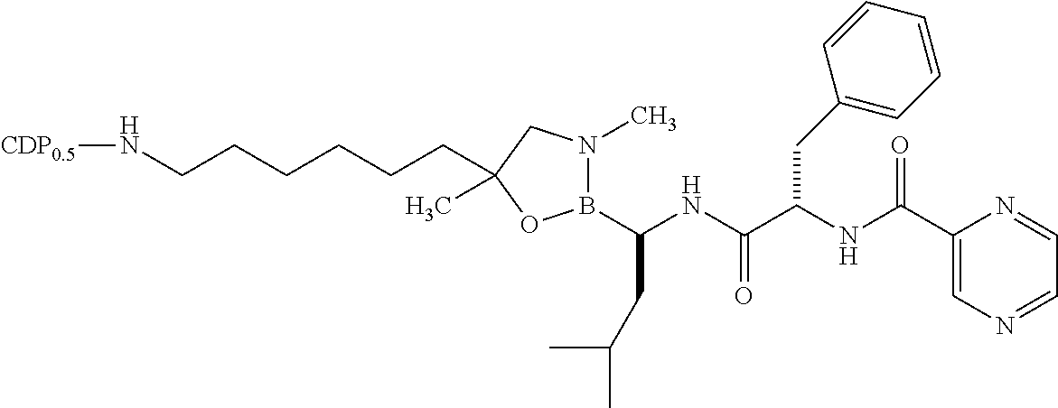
[CDP0.5]NCCCCCCC1(C)OB(C(CC(C)C)NC(C(NC(C2=CN=CC=N2)=O)CC2=CC=CC=C2)=O)N(C)C1
